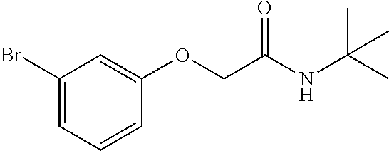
C1(Br)=CC=CC(OCC(=O)NC(C)(C)C)=C1
